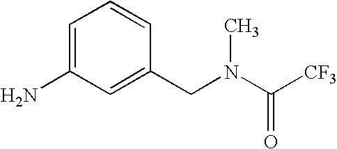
C1=C(N)C=C(CN(C([CF3])=O)C)C=C1
